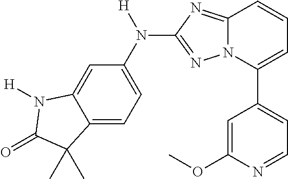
C12=CC=C(N([H])C3=NN4C(=N3)C=CC=C4C3=CC=NC(OC)=C3)C=C1N([H])C(=O)C2(C)C
